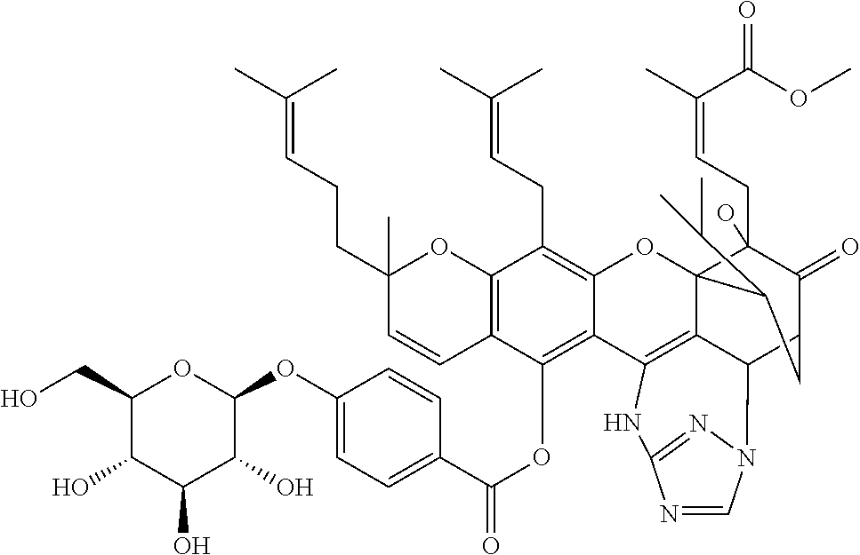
C12=C(C(OC(C3=CC=C(OC4OC(CO)C(O)C(O)C4O)C=C3)=O)=C3C(=C1CC=C(C)C)OC14C(CC=C(C)C(OC)=O)(O)C(=O)C(CC1C(C)C)C1C4=C3NC3=NN1C=N3)C=CC(CCC=C(C)C)(C)O2
